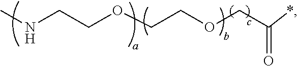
CNCCOCCOCC(*)=O
